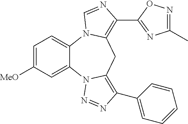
C12=CC=C([MeO])C=C1N1C(=C(C3=CC=CC=C3)N=N1)CC1=C(C3=NC(C)=NO3)N=CN21
